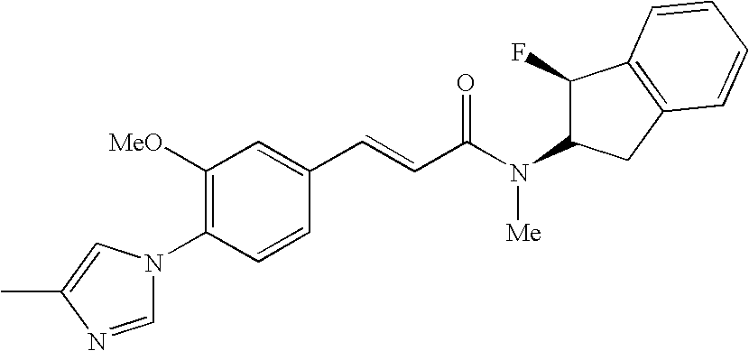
C1([OMe])=C(N2C=NC(C)=C2)C=CC(C=CC(N(C2C(F)C3=C(C2)C=CC=C3)[Me])=O)=C1
